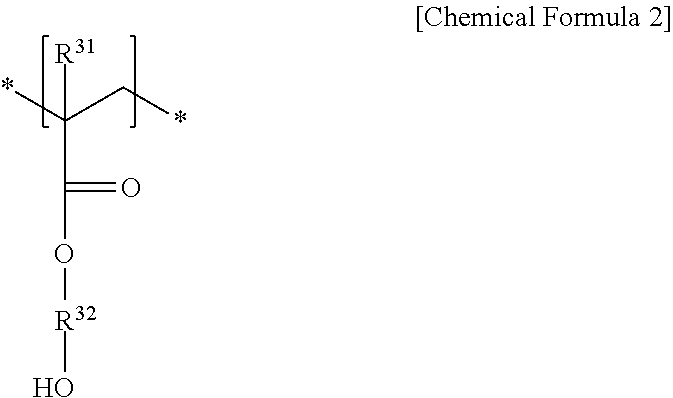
*C(C*)([R31])C(O[R32]O)=O
